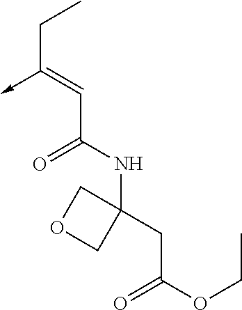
C(C(NC1(CC(OCC)=O)COC1)=O)=C(CC)->C
